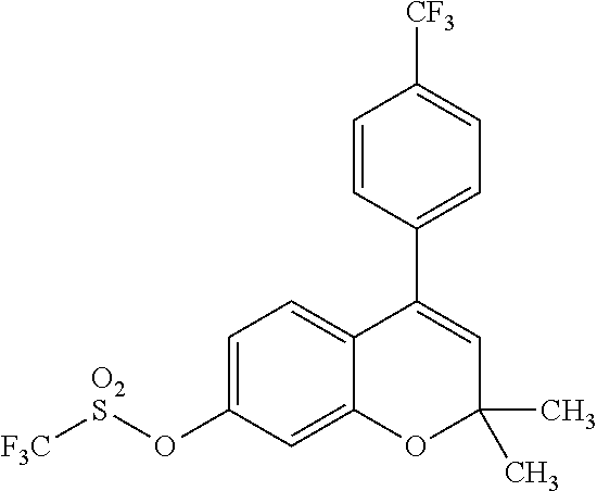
C1=C(O[O2S][F3C])C=C2C(=C1)C(C1=CC=C([CF3])C=C1)=CC(C)(C)O2
